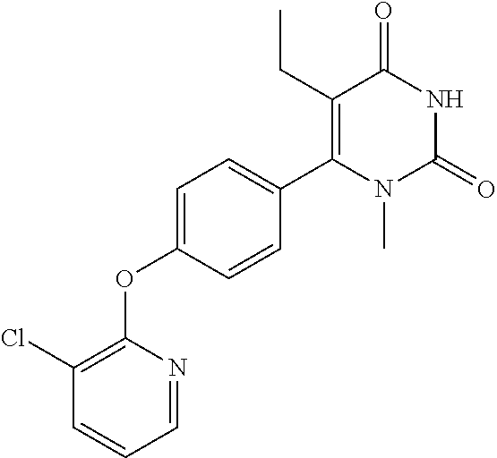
C1(CC)=C(C2=CC=C(OC3=C(Cl)C=CC=N3)C=C2)N(C)C(=O)NC1=O
